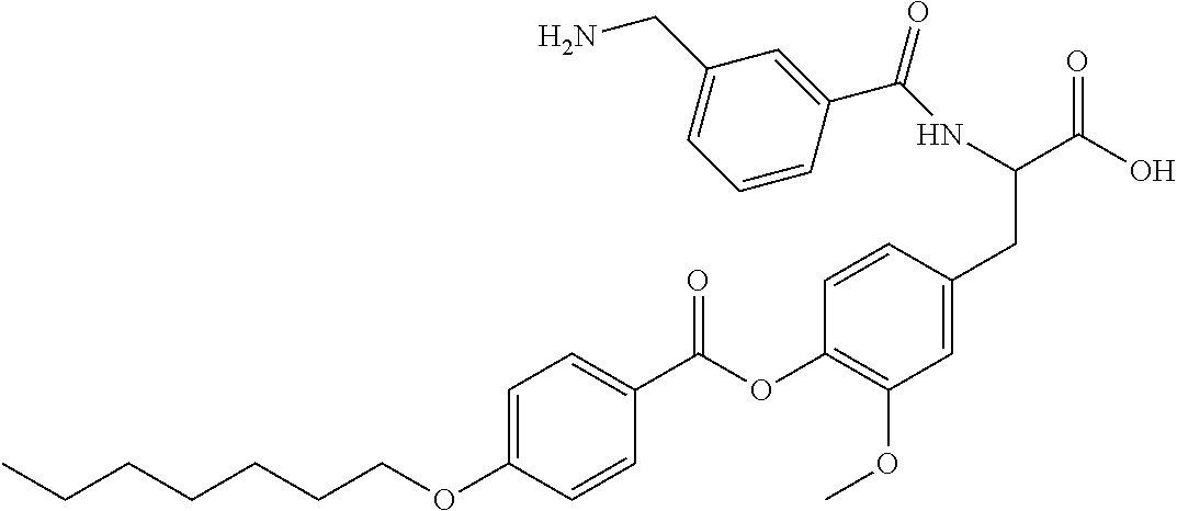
C1=C(OCCCCCCC)C=CC(C(OC2=C(OC)C=C(CC(C(O)=O)NC(C3=CC(CN)=CC=C3)=O)C=C2)=O)=C1
